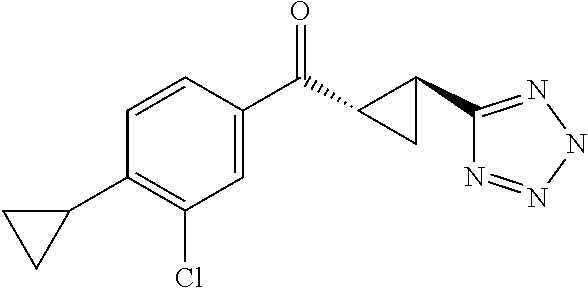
C1(Cl)=C(C2CC2)C=CC(C(=O)C2C(C3=NNN=N3)C2)=C1
